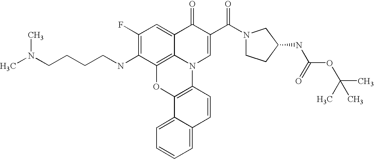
C12=C3C(=CC(F)=C1NCCCCN(C)C)C(=O)C(C(=O)N1CCC(NC(OC(C)(C)C)=O)C1)=CN3C1=C(O2)C2=CC=CC=C2C=C1
